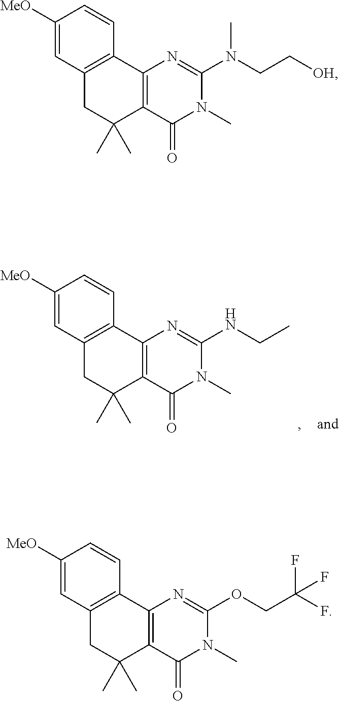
C1([MeO])=CC2=C(C=C1)C1=C(C(C)(C)C2)C(=O)N(C)C(NCC)=N1.C1([MeO])=CC2=C(C=C1)C1=C(C(C)(C)C2)C(=O)N(C)C(OCC(F)(F)F)=N1.C1([MeO])=CC2=C(C=C1)C1=C(C(C)(C)C2)C(=O)N(C)C(N(CC[OH])C)=N1
